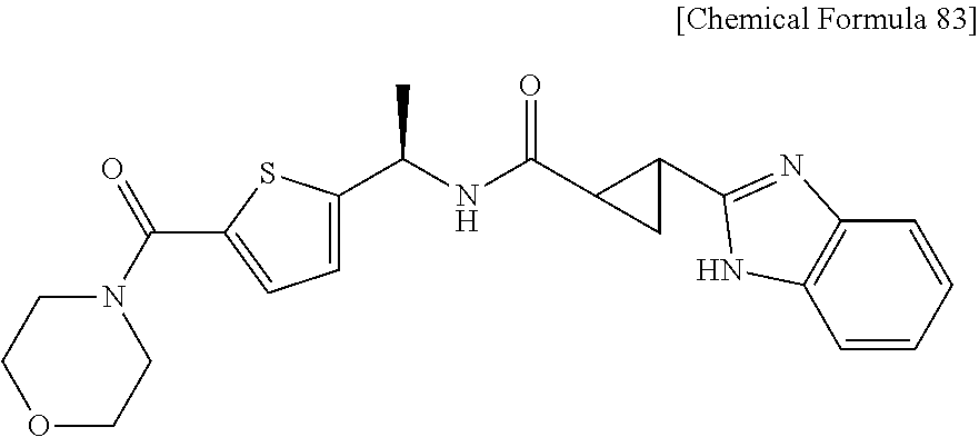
CC(NC(C1CC1C1=NC2=C(C=CC=C2)N1)=O)C1=CC=C(C(N2CCOCC2)=O)S1
